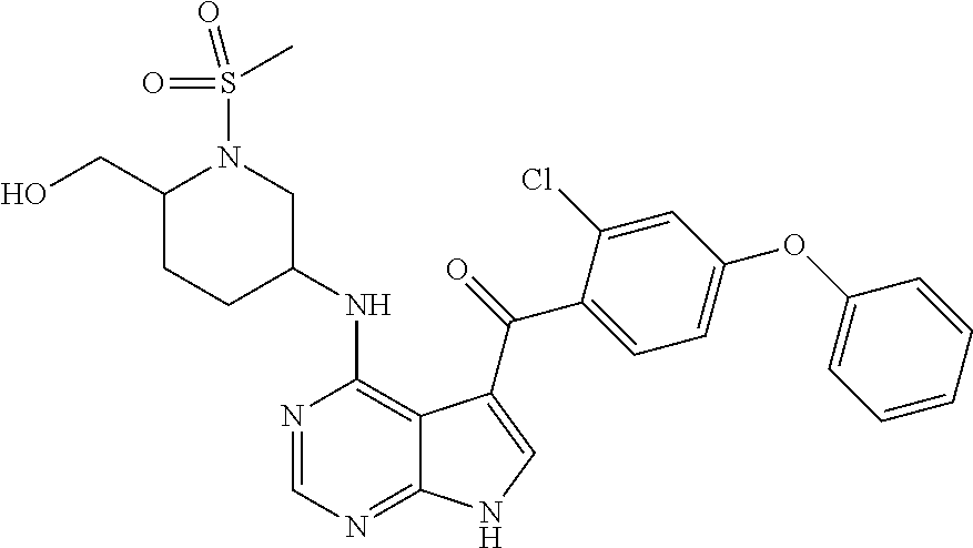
C1(OC2=CC=CC=C2)=CC=C(C(=O)C2=CNC3=NC=NC(NC4CN(S(=O)(=O)C)C(CO)CC4)=C32)C(Cl)=C1
